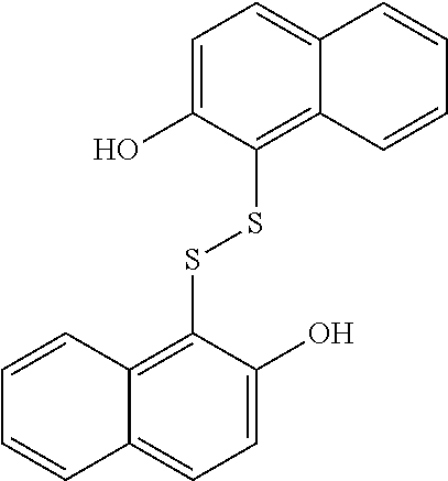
C1=CC2=C(SSC3=C4C(=CC=C3O)C=CC=C4)C(O)=CC=C2C=C1
